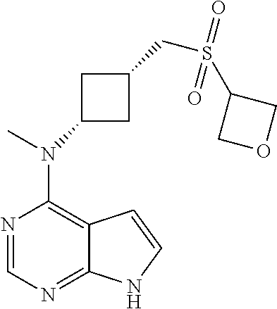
N1=CN=C2C(=C1N(C)C1CC(CS(C3COC3)(=O)=O)C1)C=CN2
